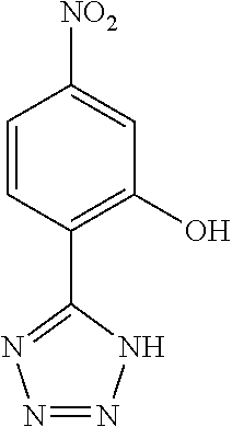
C1=CC(C2=NN=NN2)=C(O)C=C1[NO2]
